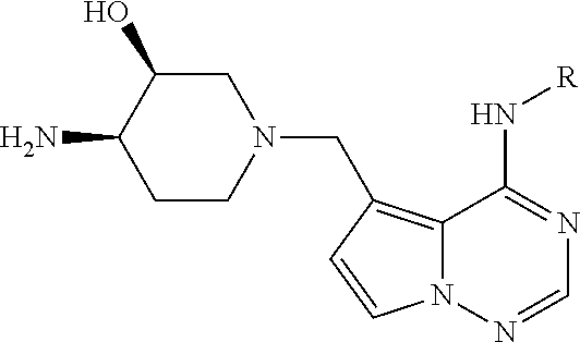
C1C(O)C(N)CCN1CC1=C2N(N=CN=C2N[R])C=C1
